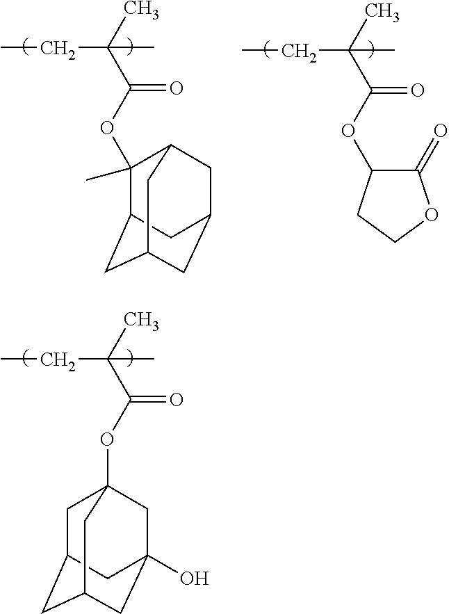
CCC(C(OC1C(=O)OCC1)=O)(C)C.CCC(C(OC1(C)C2CC3CC(CC1C3)C2)=O)(C)C.CCC(C(OC12CC3CC(CC(O)(C1)C3)C2)=O)(C)C
